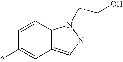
*C1=CC2=CNN(CCO)C2C=C1
